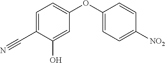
C1=C(OC2=CC=C([NO2])C=C2)C=C(O)C(C#N)=C1
